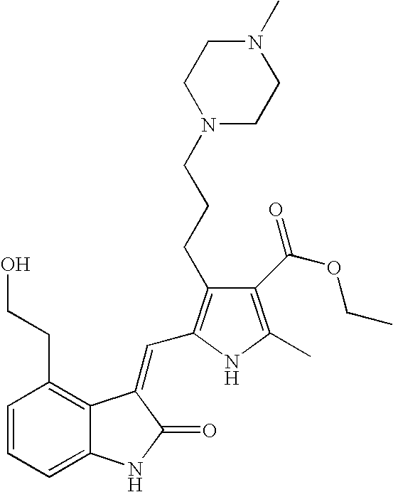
C1=CC=C2C(=C1CCO)C(=CC1=C(CCCN3CCN(C)CC3)C(C(=O)OCC)=C(C)N1)C(=O)N2
